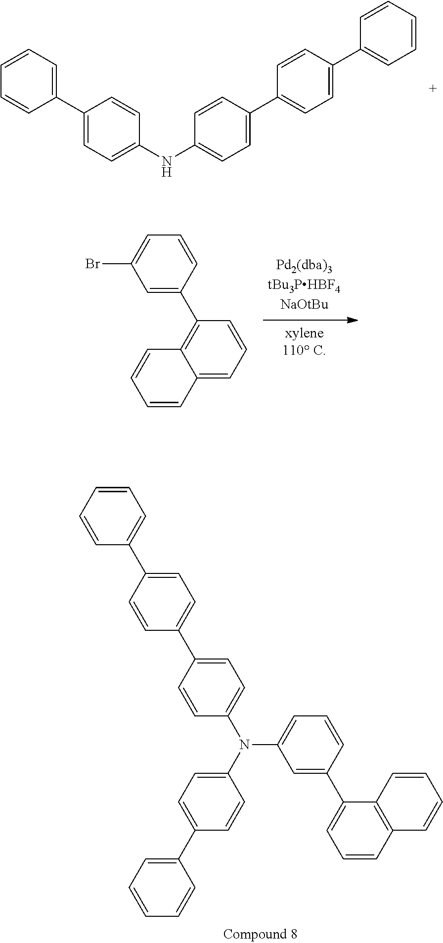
BrC1=CC=CC(C2=C3C(=CC=C2)C=CC=C3)=C1.C1=CC=C(C2=CC=C(NC3=CC=C(C4=CC=C(C5=CC=CC=C5)C=C4)C=C3)C=C2)C=C1.C1=C(C2=CC=CC3=C2C=CC=C3)C=CC=C1N(C1=CC=C(C2=CC=CC=C2)C=C1)C1=CC=C(C2=CC=C(C3=CC=CC=C3)C=C2)C=C1
